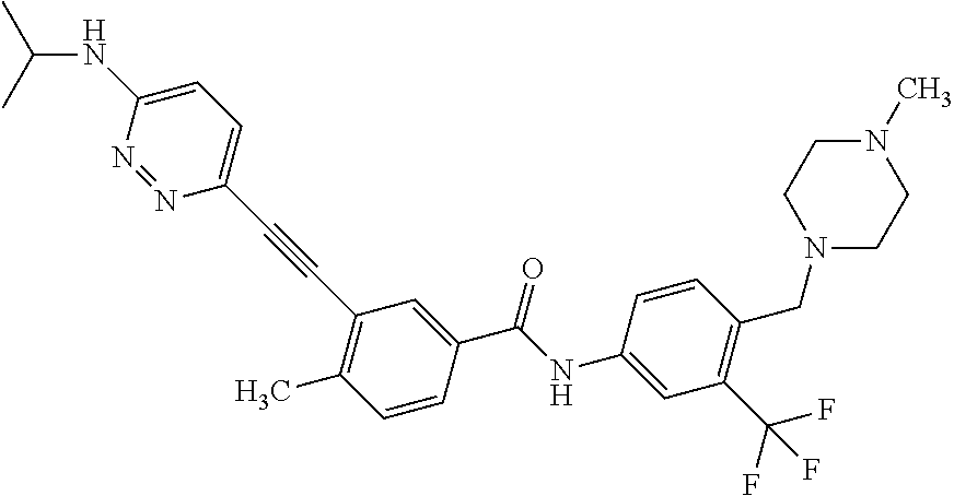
N1(C)CCN(CC2=C(C(F)(F)F)C=C(NC(C3=CC(C#CC4=CC=C(NC(C)C)N=N4)=C(C)C=C3)=O)C=C2)CC1
